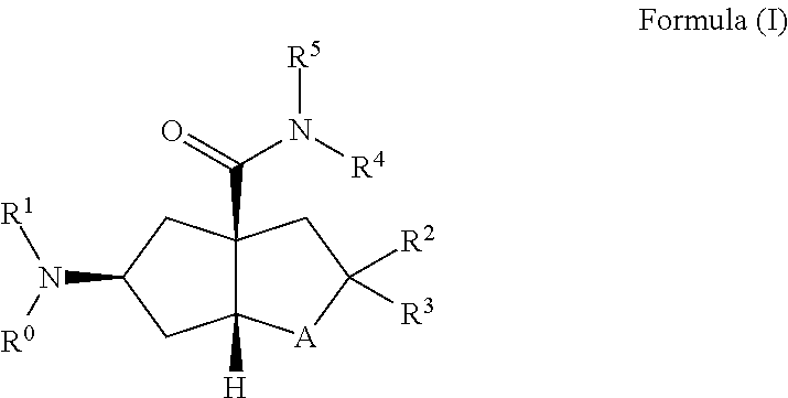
C12([H])C(C(N([R5])[R4])=O)(CC(N([R1])[R0])C1)CC([R2])([R3])[A]2
